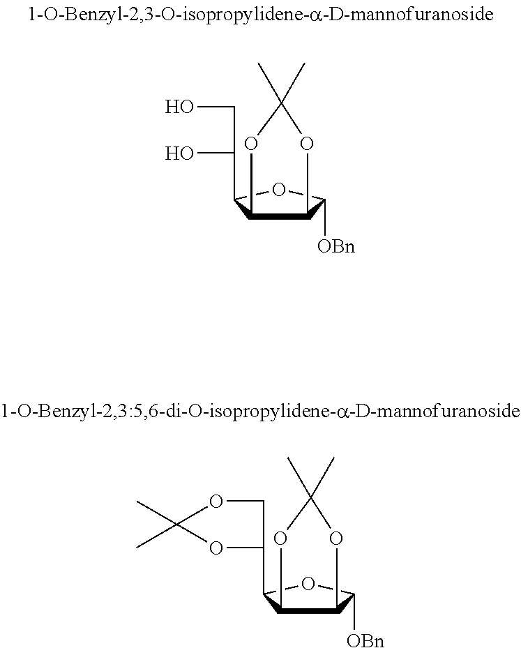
C12C(C(C(O)CO)OC1[OBn])OC(C)(C)O2.C12C(C(C3OC(C)(C)OC3)OC1[OBn])OC(C)(C)O2
